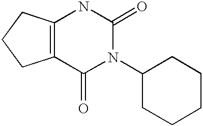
C12=C(C(=O)N(C3CCCCC3)C(=O)N1)CCC2
